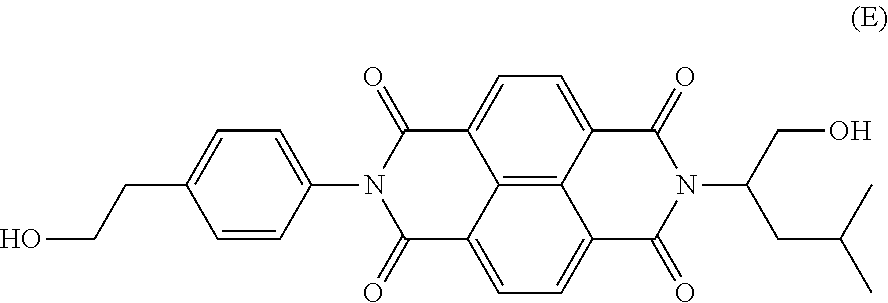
C12=C3C4=CC=C1C(=O)N(C1=CC=C(CCO)C=C1)C(=O)C2=CC=C3C(=O)N(C(CC(C)C)CO)C4=O
